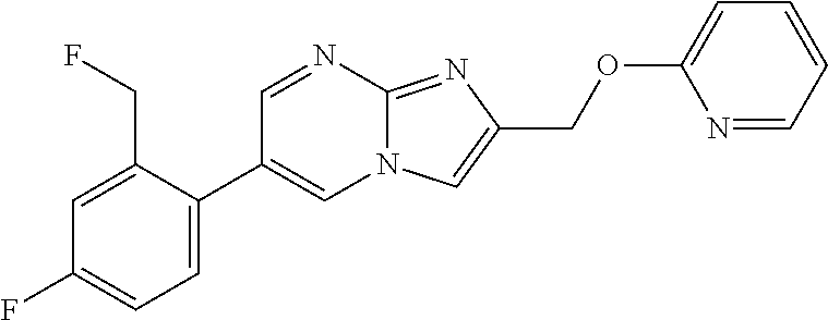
C1=C(C2=CN3C(=NC(COC4=CC=CC=N4)=C3)N=C2)C(CF)=CC(F)=C1
